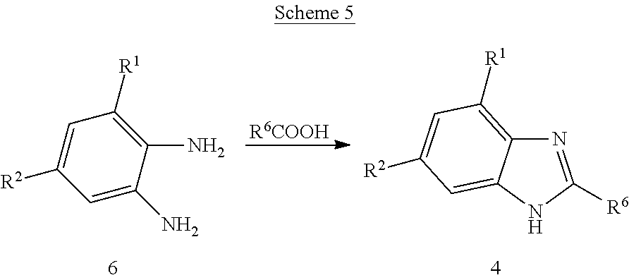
[R6COOH].C1=C([R2])C=C(N)C(N)=C1[R1].N1=C([R6])NC2=CC([R2])=CC([R1])=C12
